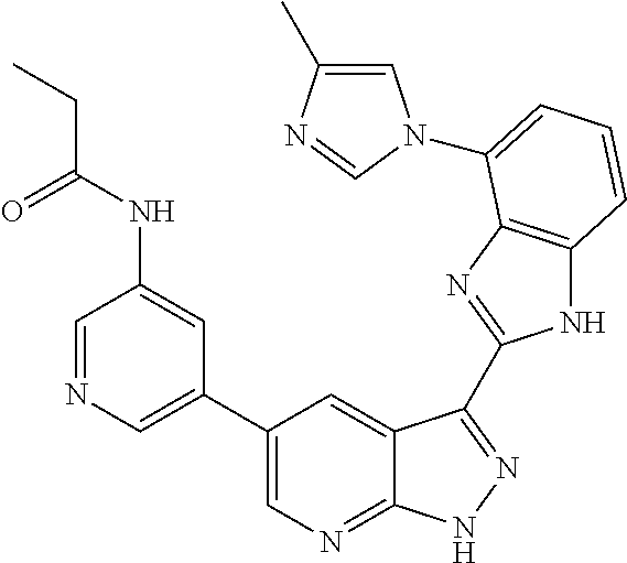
C1(C2=CN=CC(NC(CC)=O)=C2)=CN=C2C(=C1)C(C1=NC3=C(N1)C=CC=C3N1C=C(C)N=C1)=NN2
